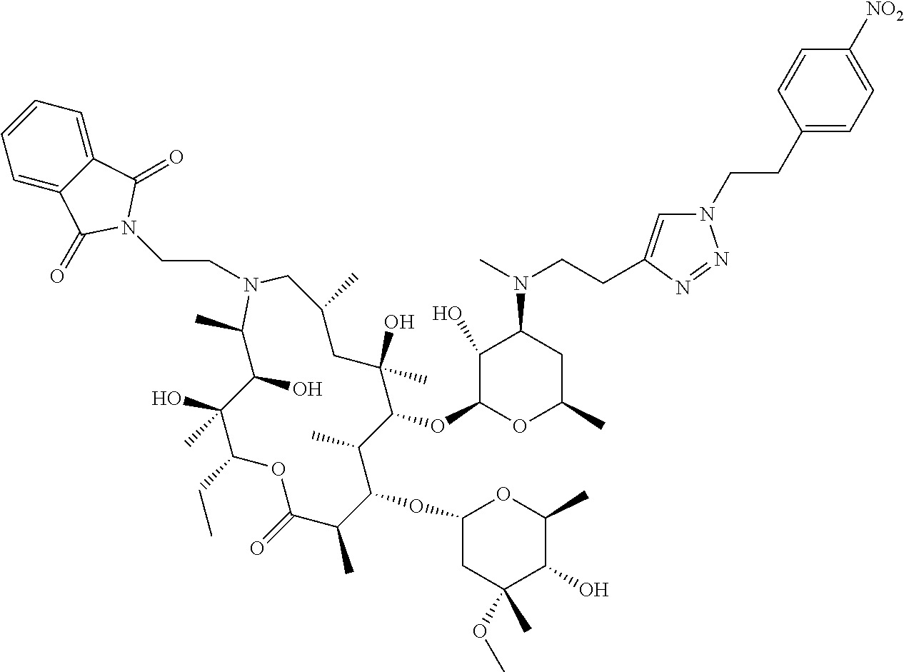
C1(O)C(OC2C(C)C(OC3CC(OC)(C)C(O)C(C)O3)C(C)C(=O)OC(CC)C(O)(C)C(O)C(C)N(CCN3C(=O)C4=CC=CC=C4C3=O)CC(C)CC2(O)C)OC(C)CC1N(C)CCC1=CN(CCC2=CC=C([NO2])C=C2)N=N1
